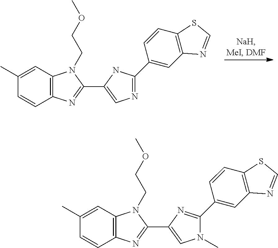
N1=C(C2=CC3=C(C=C2)SC=N3)NC(C2=NC3=C(N2CCOC)C=C(C)C=C3)=C1.N1(C)C(C2=CC3=C(C=C2)SC=N3)=NC(C2=NC3=C(N2CCOC)C=C(C)C=C3)=C1
